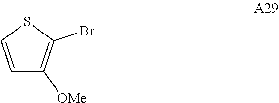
C1=CSC(Br)=C1[OMe]
